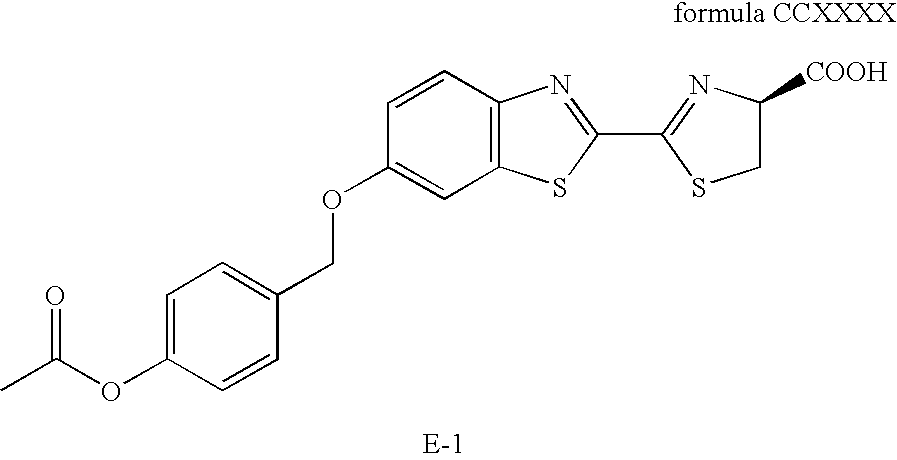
C1(OCC2=CC=C(OC(C)=O)C=C2)=CC2=C(C=C1)N=C(C1=NC([COOH])CS1)S2
